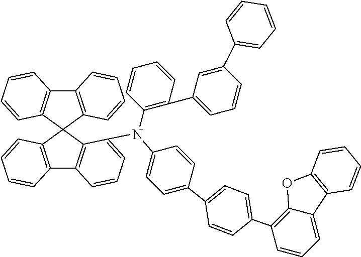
C12=C(C3(C4=C1C=CC=C4)C1=C(C4=C3C(N(C3=CC=C(C5=CC=C(C6=C7C(=CC=C6)C6=C(O7)C=CC=C6)C=C5)C=C3)C3=C(C5=CC=CC(C6=CC=CC=C6)=C5)C=CC=C3)=CC=C4)C=CC=C1)C=CC=C2
